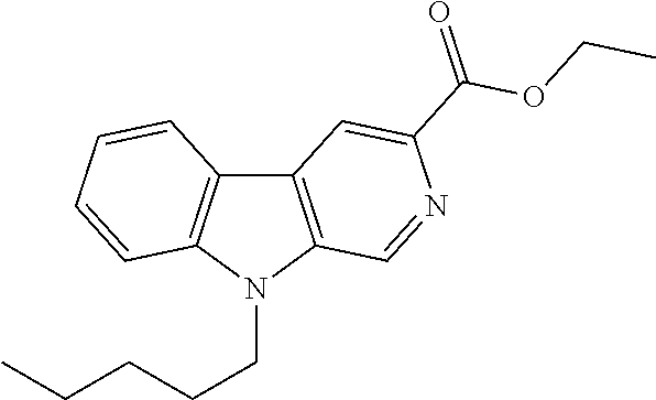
C12=C(N(CCCCC)C3=C1C=CC=C3)C=NC(C(=O)OCC)=C2
